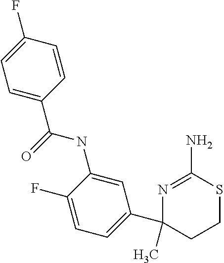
C1=C(C2(C)CCSC(N)=N2)C=C(NC(C2=CC=C(F)C=C2)=O)C(F)=C1
